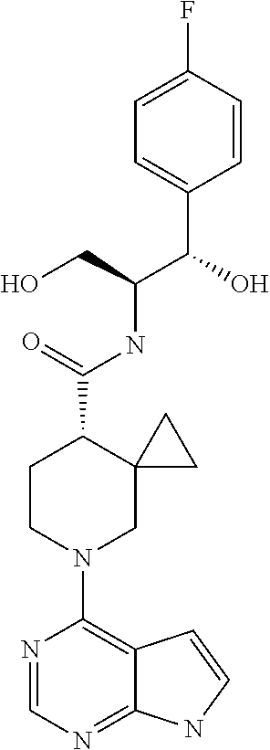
N1=CN=C2C(=C1N1CC3(C(C(=O)NC(C(C4=CC=C(F)C=C4)O)CO)CC1)CC3)C=CN2
